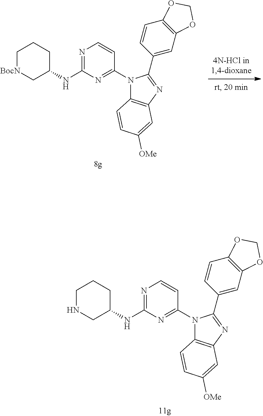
N1(C2=NC(NC3CCC[BocN]C3)=NC=C2)C2=C(N=C1C1=CC3=C(C=C1)OCO3)C=C([OMe])C=C2.N1(C2=NC(NC3CCCNC3)=NC=C2)C2=C(N=C1C1=CC3=C(C=C1)OCO3)C=C([OMe])C=C2
